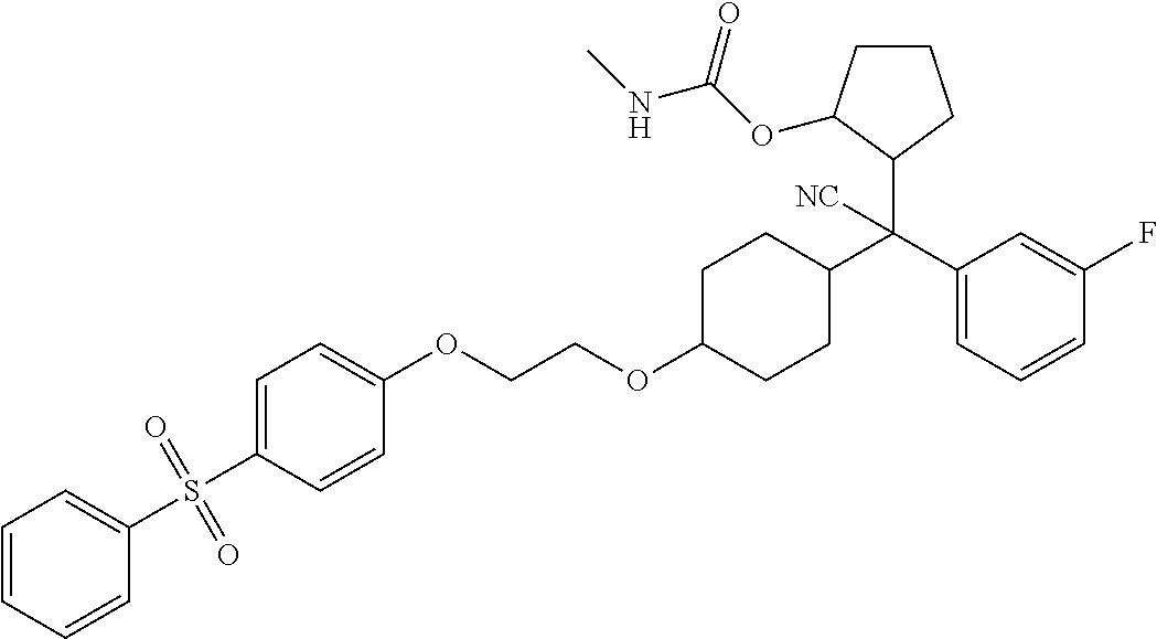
C1=CC=CC(S(=O)(=O)C2=CC=C(OCCOC3CCC(C(C4=CC=CC(F)=C4)(C4C(OC(NC)=O)CCC4)[NC])CC3)C=C2)=C1
